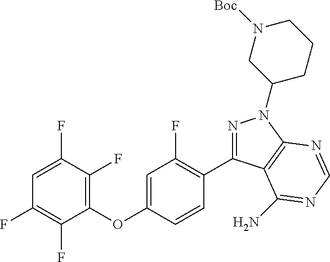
O(C1=CC(F)=C(C2=NN(C3CCCN([Boc])C3)C3=C2C(N)=NC=N3)C=C1)C1=C(F)C(F)=CC(F)=C1F
